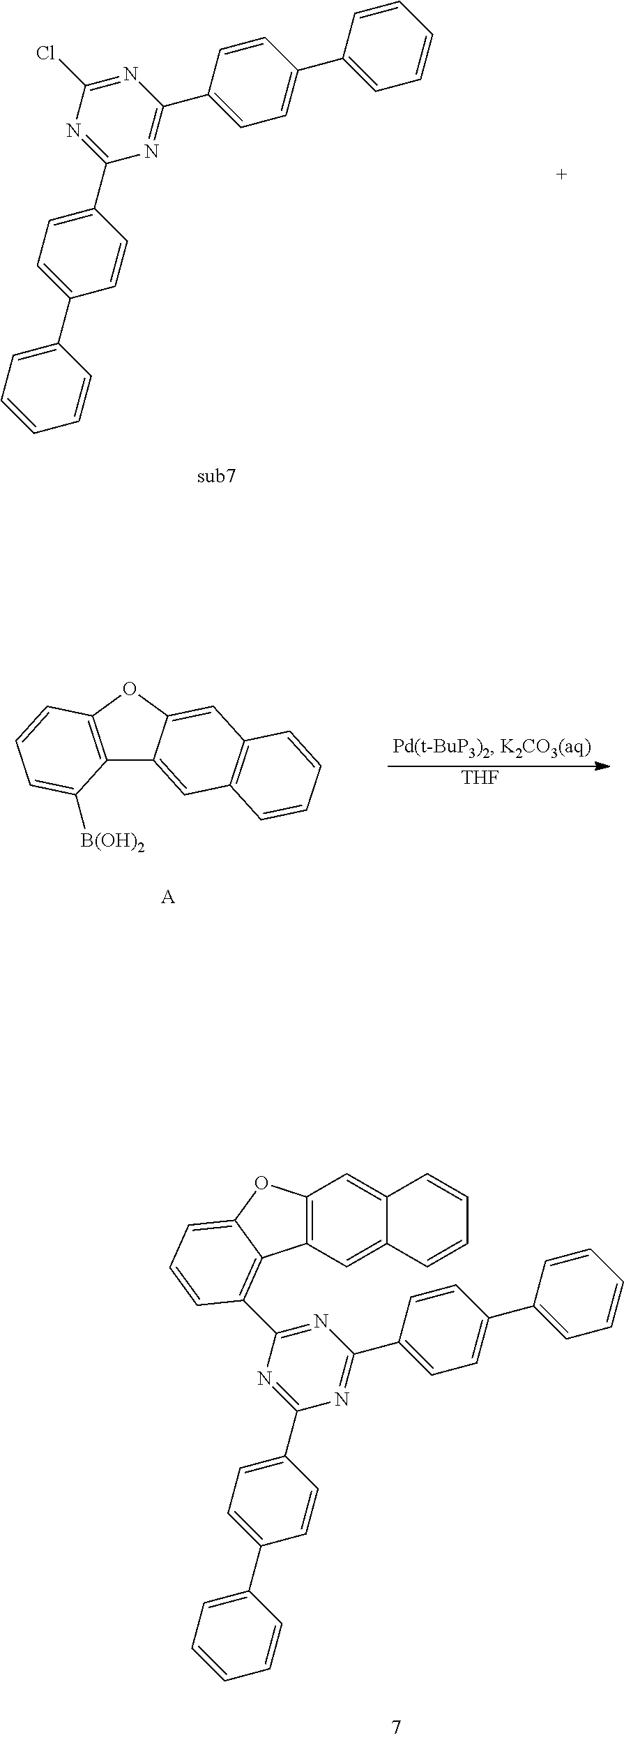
C1=C(C2=NC(C3=CC=C(C4=CC=CC=C4)C=C3)=NC(Cl)=N2)C=CC(C2=CC=CC=C2)=C1.C1=C(C2=NC(C3=CC=C(C4=CC=CC=C4)C=C3)=NC(C3=C4C5=C(C=C6C(=C5)C=CC=C6)OC4=CC=C3)=N2)C=CC(C2=CC=CC=C2)=C1.C12=C(OC3=CC4=C(C=C13)C=CC=C4)C=CC=C2[B(OH)2].[A].[THF]
